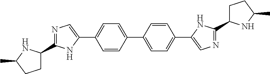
C1(C2CCC(C)N2)=NC=C(C2=CC=C(C3=CC=C(C4=CN=C(C5CCC(C)N5)N4)C=C3)C=C2)N1
